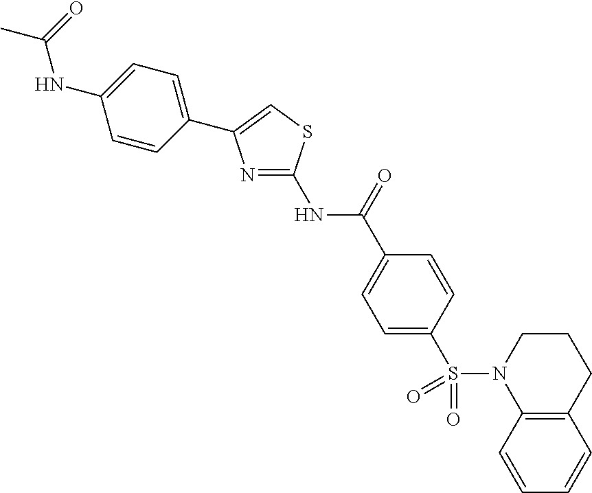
N1=C(NC(C2=CC=C(S(N3C4=C(C=CC=C4)CCC3)(=O)=O)C=C2)=O)SC=C1C1=CC=C(NC(C)=O)C=C1
